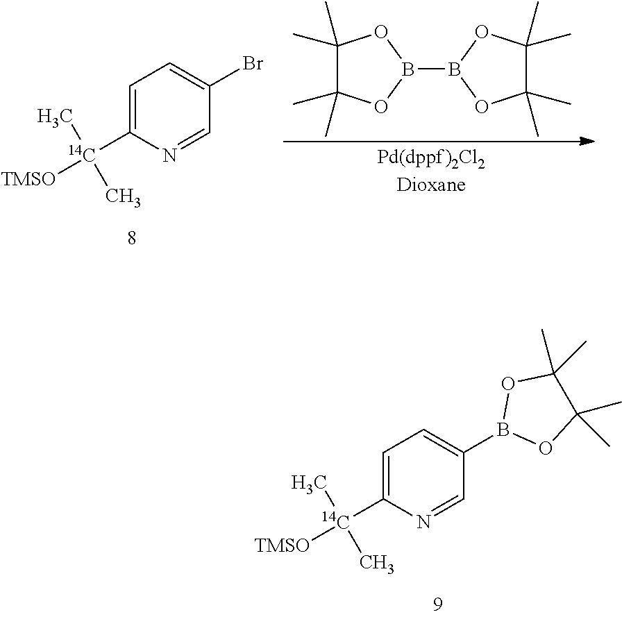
C1=C([14C](C)(C)[TMSO])N=CC(B2OC(C)(C)C(C)(C)O2)=C1.C1=C([14C](C)(C)[TMSO])N=CC(Br)=C1.C1(C)(C)C(C)(C)OB(B2OC(C)(C)C(C)(C)O2)O1
